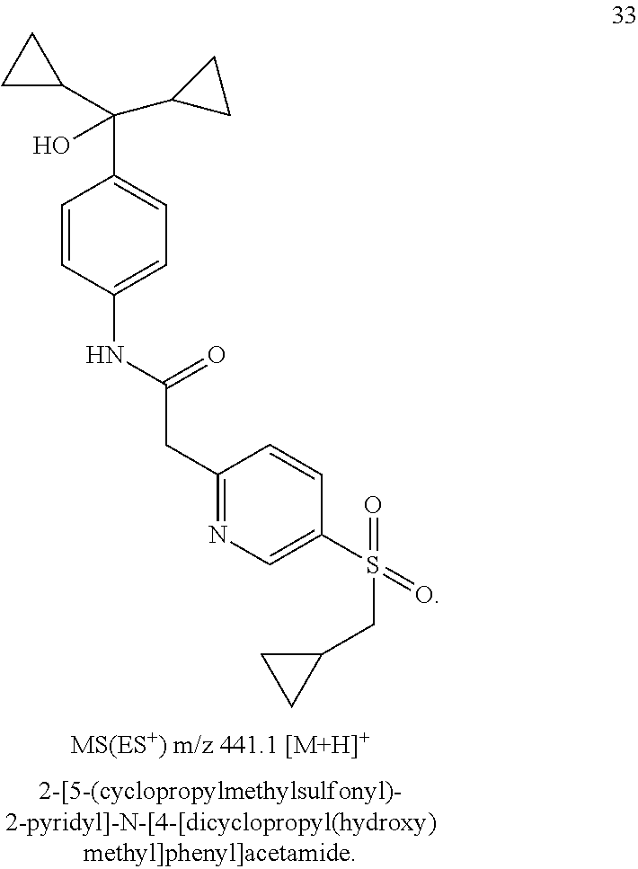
C1=CC(NC(CC2=NC=C(S(CC3CC3)(=O)=O)C=C2)=O)=CC=C1C(C1CC1)(C1CC1)O
